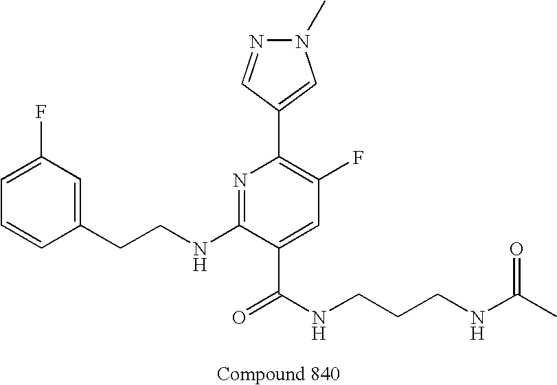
C1=CC(CCNC2=NC(C3=CN(C)N=C3)=C(F)C=C2C(NCCCNC(C)=O)=O)=CC(F)=C1
